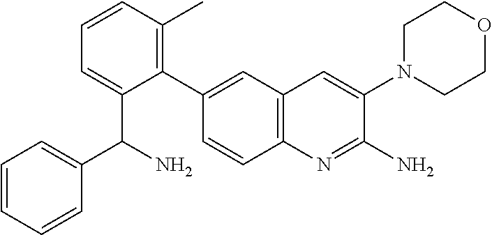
C1=CC(C)=C(C2=CC3=C(C=C2)N=C(N)C(N2CCOCC2)=C3)C(C(N)C2=CC=CC=C2)=C1
